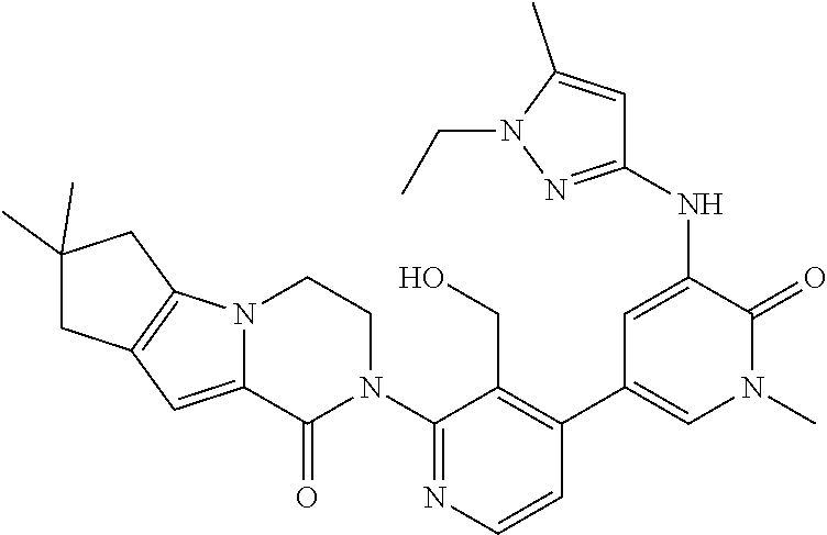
C1(N2CCN3C(=CC4=C3CC(C)(C)C4)C2=O)=NC=CC(C2=CN(C)C(=O)C(NC3=NN(CC)C(C)=C3)=C2)=C1CO
